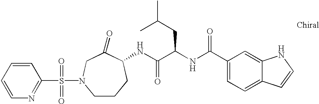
C1=CC=CC(S(=O)(=O)N2CCCC(NC(C(NC(C3=CC=C4C(=C3)NC=C4)=O)CC(C)C)=O)C(=O)C2)=N1
